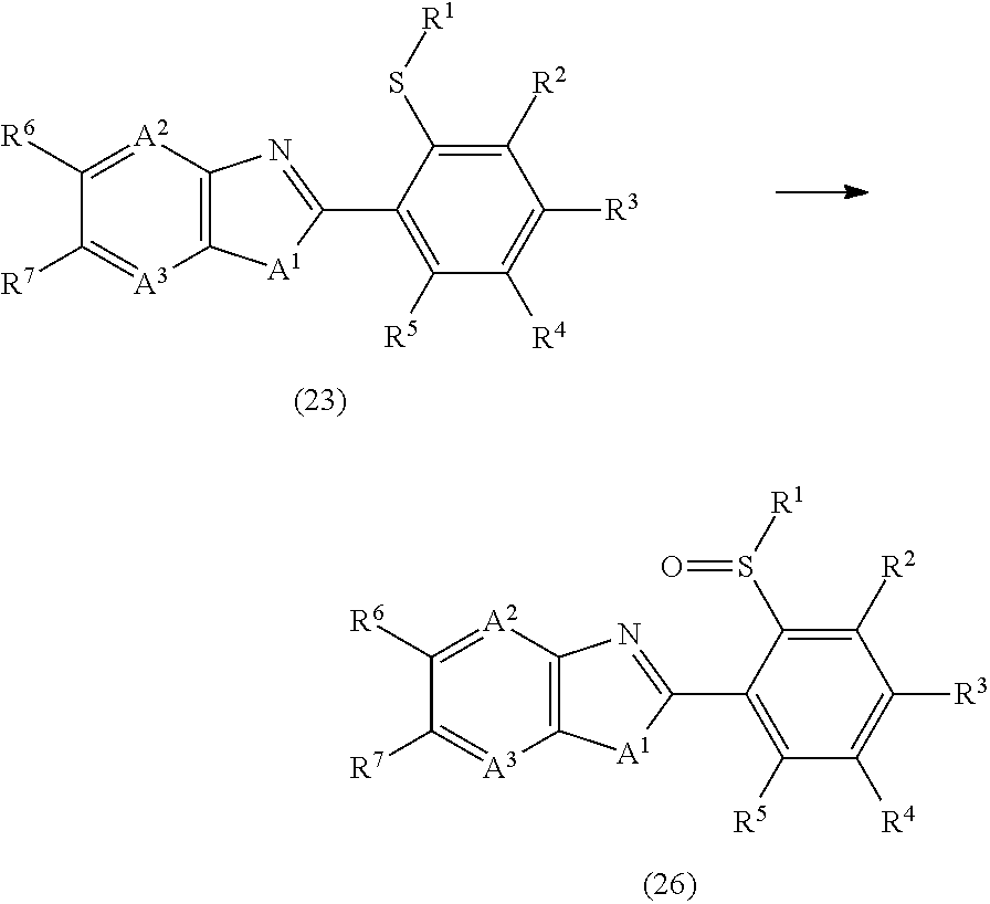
C12=C([A2]=C([R6])C([R7])=[A3]1)N=C(C1=C([R5])C([R4])=C([R3])C([R2])=C1S[R1])[A1]2.C12=C([A2]=C([R6])C([R7])=[A3]1)N=C(C1=C([R5])C([R4])=C([R3])C([R2])=C1S([R1])=O)[A1]2
